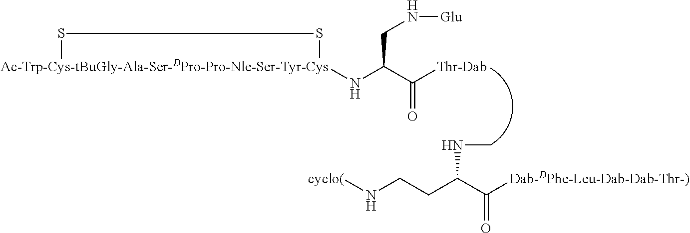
[cyclo(]NCCC(C([Dab-DPhe-Leu-Dab-Dab-Thr-)])=O)NC.[Ac-Trp-Cys-tBuGly-Ala-Ser-DPro-Pro-Nle-Ser-Tyr-Cys]1(NC(C(=O)[Thr-Dab])CN[Glu])SS1
